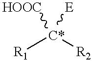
[HOOC][C*]([E])([R1])[R2]
